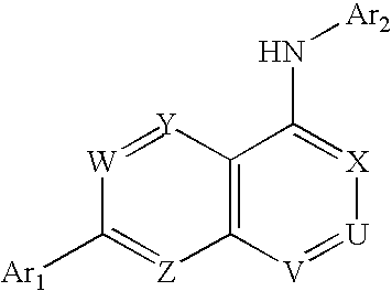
[W]1=[Y]C2=C([Z]=C1[Ar1])[V]=[U][X]=C2N[Ar2]
